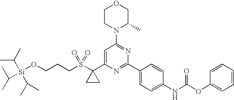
C(S(=O)(=O)C1(C2=CC(N3C(C)COCC3)=NC(C3=CC=C(NC(OC4=CC=CC=C4)=O)C=C3)=N2)CC1)CCO[Si](C(C)C)(C(C)C)C(C)C
